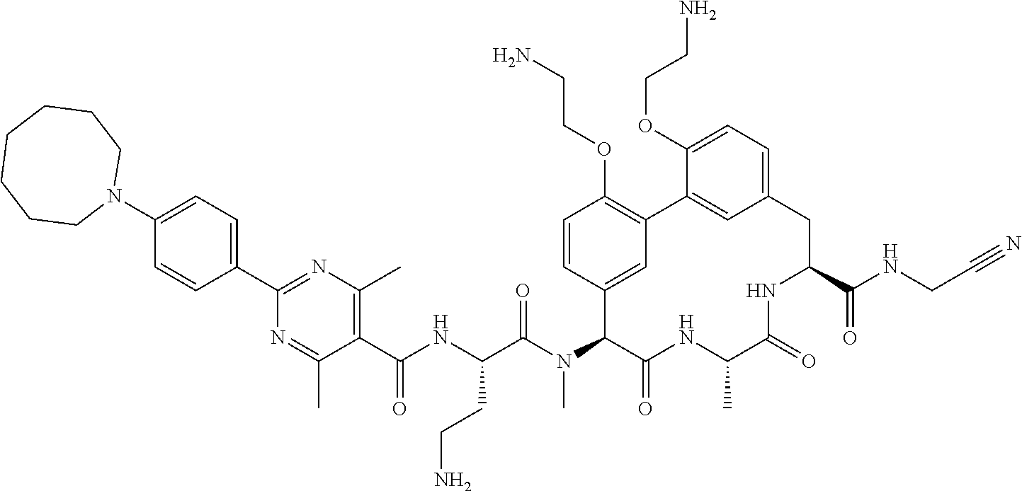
C1(C(NC(C(N(C2C(=O)NC(C)C(=O)NC(C(NCC#N)=O)CC3=CC=C(OCCN)C(=C3)C3=C(OCCN)C=CC2=C3)C)=O)CCN)=O)=C(C)N=C(C2=CC=C(N3CCCCCCC3)C=C2)N=C1C
